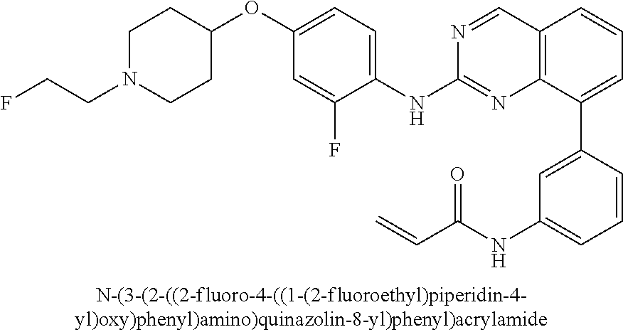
C1=CC(C2=CC=CC3=C2N=C(NC2=CC=C(OC4CCN(CCF)CC4)C=C2F)N=C3)=CC(NC(C=C)=O)=C1
